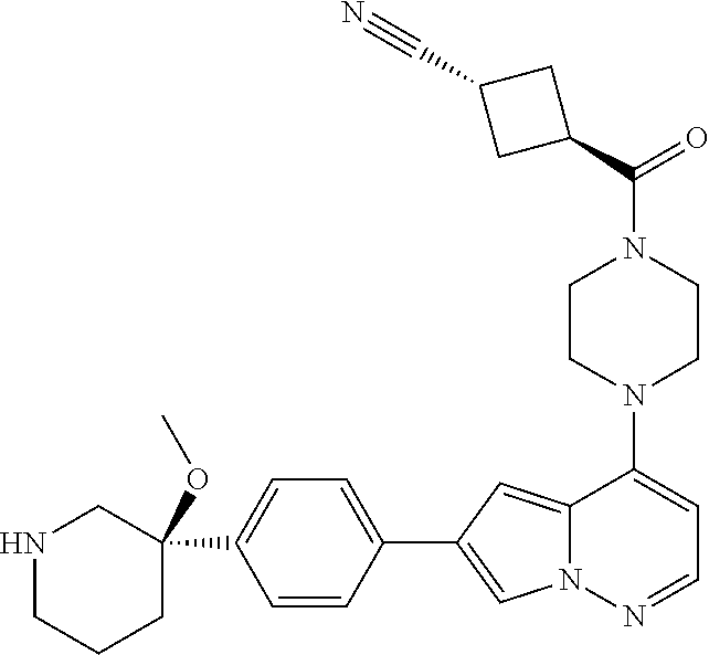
N1(C2=CC=NN3C2=CC(C2=CC=C(C4(OC)CNCCC4)C=C2)=C3)CCN(C(=O)C2CC(C#N)C2)CC1
